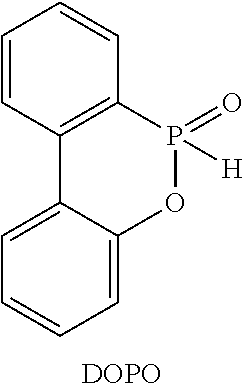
C1=CC2=C(C=C1)P(=O)([H])OC1=CC=CC=C21.[DOPO]
